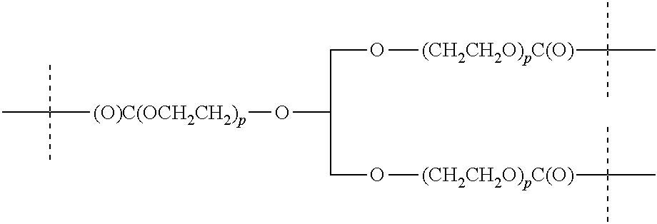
CC([(O)C(OCH2CH2)p]OC(CO[(CH2CH2O)pC(O)]C(C)(C)C)CO[(CH2CH2O)pC(O)]C(C)(C)C)(C)C
